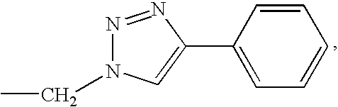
N1=NC(C2=CC=CC=C2)=CN1CC
